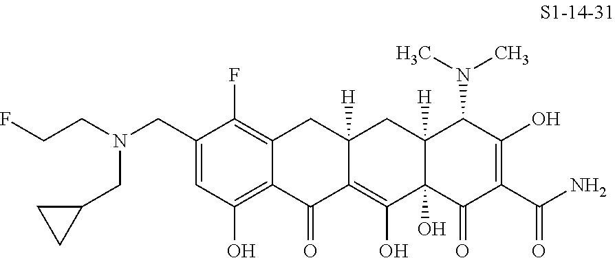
C1(CN(CCF)CC2CC2)=CC(O)=C2C(=C1F)CC1([H])C(=C(O)C3(O)C([H])(C1)C(N(C)C)C(O)=C(C(N)=O)C3=O)C2=O
